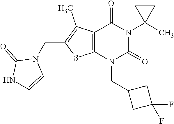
C12=C(N(CC3CC(F)(F)C3)C(=O)N(C3(C)CC3)C1=O)SC(CN1C(=O)NC=C1)=C2C
